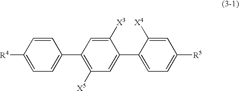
C1([R4])=CC=C(C2=C([X5])C=C(C3=CC=C([R5])C=C3[X4])C([X3])=C2)C=C1
